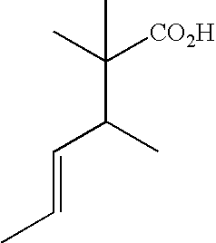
CC=CC(C(C)([CO2H])C)C
